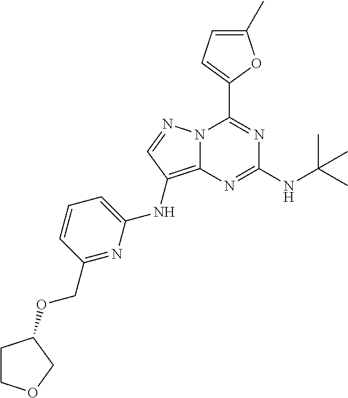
N12C(=C(NC3=CC=CC(COC4CCOC4)=N3)C=N1)N=C(NC(C)(C)C)N=C2C1=CC=C(C)O1
